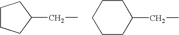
C1CCC(CC)C1.C1(CC)CCCCC1
